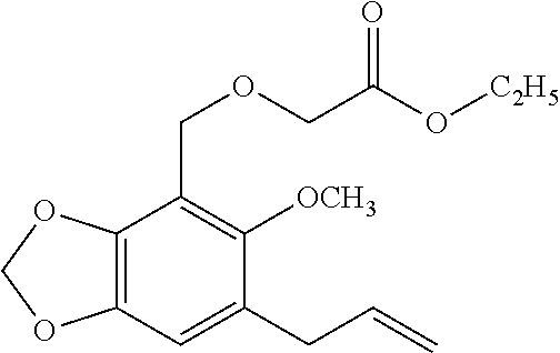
C12=C(OCO1)C(COCC(O[C2H5])=O)=C([OCH3])C(CC=C)=C2
